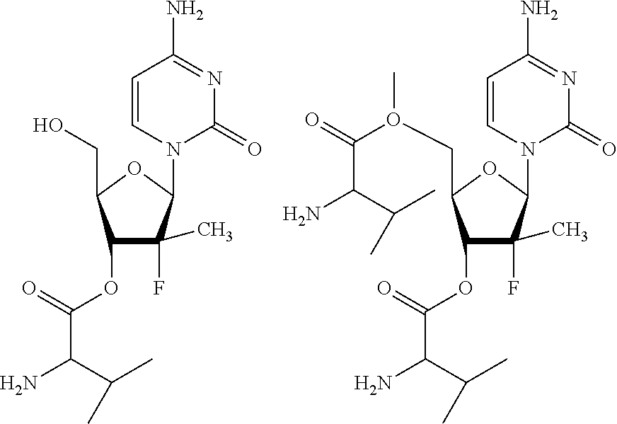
C1(OC(C(C(C)C)N)=O)C(F)(C)C(N2C(=O)N=C(N)C=C2)OC1CO.C1(OC(C(C(C)C)N)=O)C(F)(C)C(N2C(=O)N=C(N)C=C2)OC1CO(C)C(=O)C(C(C)C)N
